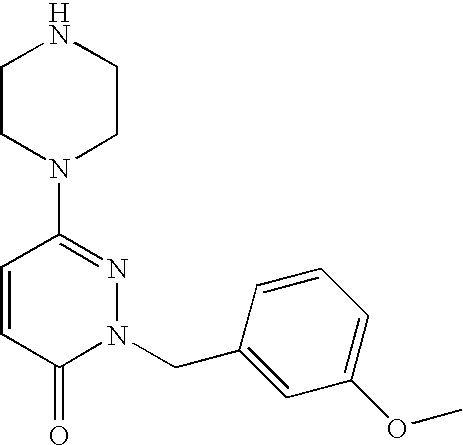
C1CN(C2=NN(CC3=CC(OC)=CC=C3)C(=O)C=C2)CCN1
